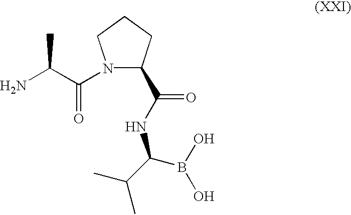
C1(C(=O)NC(C(C)C)B(O)O)N(C(C(N)C)=O)CCC1
